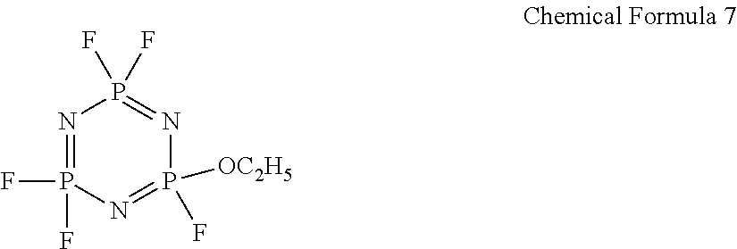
N1=P(F)(F)N=P([OC2H5])(F)N=P1(F)F
